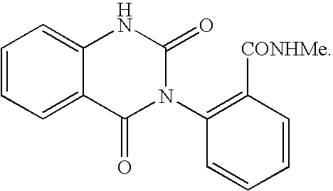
C1=CC=C2C(=C1)NC(=O)N(C1=C([CONHMe])C=CC=C1)C2=O
